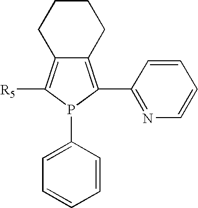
C1CCC2=C([R5])P(C3=CC=CC=C3)C(C3=NC=CC=C3)=C2C1
